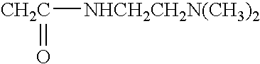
[NHCH2CH2N(CH3)2][CH2C]=O
